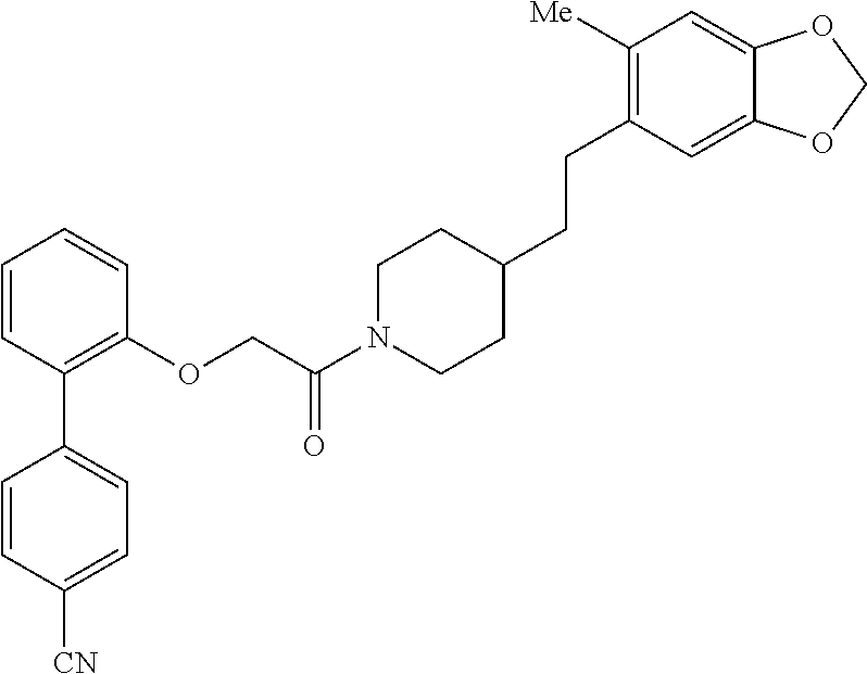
C1=CC(C2=CC=C([CN])C=C2)=C(OCC(N2CCC(CCC3=C([Me])C=C4C(=C3)OCO4)CC2)=O)C=C1
